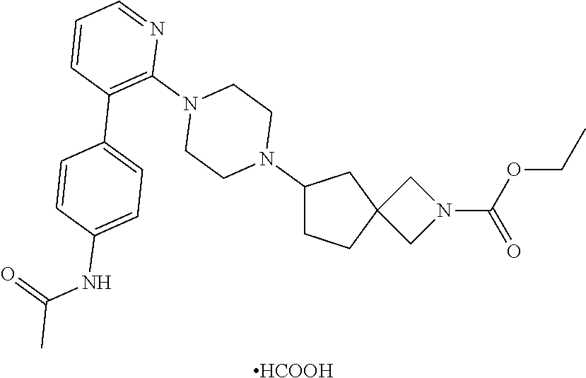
[HCOOH].C1CC2(CC1N1CCN(C3=C(C4=CC=C(NC(=O)C)C=C4)C=CC=N3)CC1)CN(C(=O)OCC)C2
